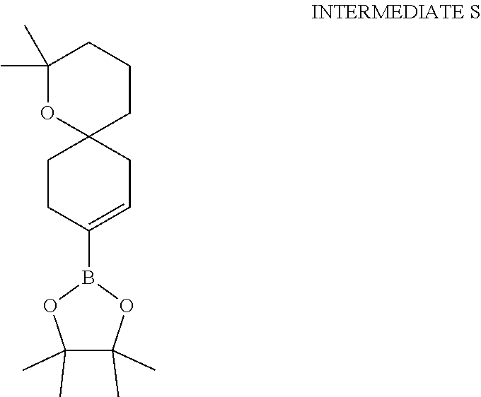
C1CC2(OC(C)(C)CCC2)CC=C1B1OC(C)(C)C(C)(C)O1
